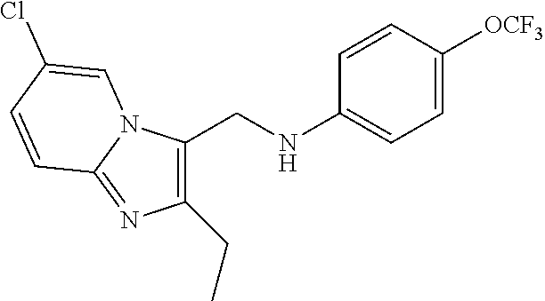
C1(CC)=C(CNC2=CC=C([OCF3])C=C2)N2C(=N1)C=CC(Cl)=C2
